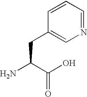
NC(C(O)=O)CC1=CN=CC=C1
